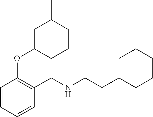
C1(CC(NCC2=C(OC3CC(C)CCC3)C=CC=C2)C)CCCCC1
